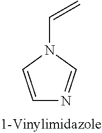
C1=CN(C=C)C=N1
